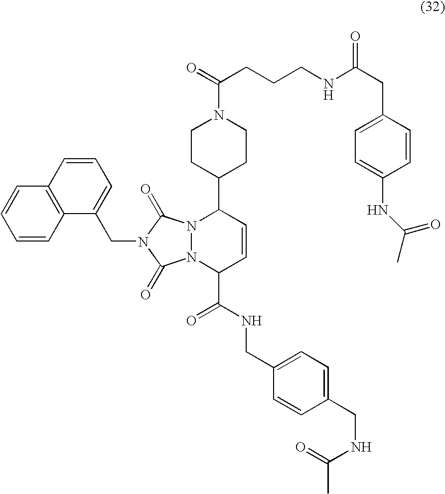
N12N(C(C(NCC3=CC=C(CNC(=O)C)C=C3)=O)C=CC1C1CCN(C(=O)CCCNC(CC3=CC=C(NC(=O)C)C=C3)=O)CC1)C(=O)N(CC1=CC=CC3=C1C=CC=C3)C2=O
